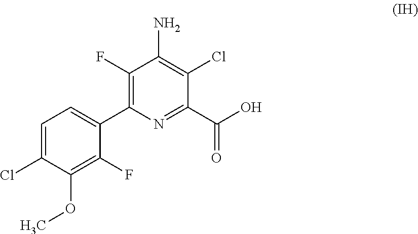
C1(F)=C(C2=CC=C(Cl)C(OC)=C2F)N=C(C(O)=O)C(Cl)=C1N
